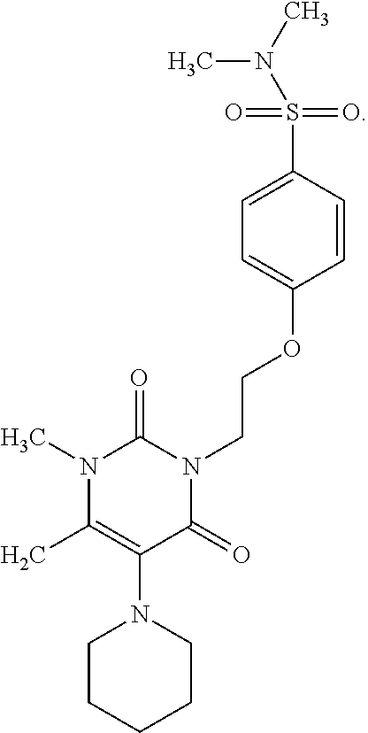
C1=CC(S(=O)(=O)N(C)C)=CC=C1OCCN1C(=O)C(N2CCCCC2)=C(C)N(C)C1=O
